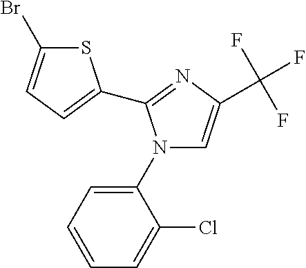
N1(C2=CC=CC=C2Cl)C=C(C(F)(F)F)N=C1C1=CC=C(Br)S1
